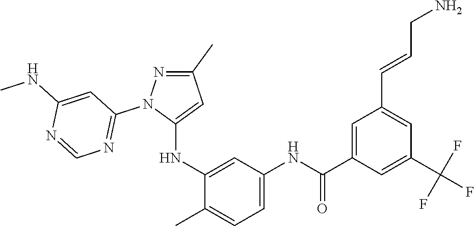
C1(C)=NN(C2=NC=NC(NC)=C2)C(NC2=CC(NC(C3=CC(C=CCN)=CC(C(F)(F)F)=C3)=O)=CC=C2C)=C1
